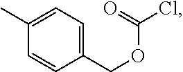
C1(COC(Cl)=O)=CC=C(C)C=C1
